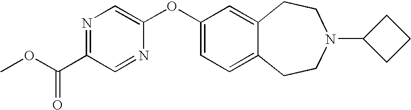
C1(OC2=CN=C(C(OC)=O)C=N2)=CC=C2C(=C1)CCN(C1CCC1)CC2
